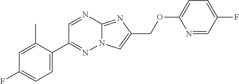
C1=C(C2=NN3C(=NC(COC4=CC=C(F)C=N4)=C3)N=C2)C(C)=CC(F)=C1
